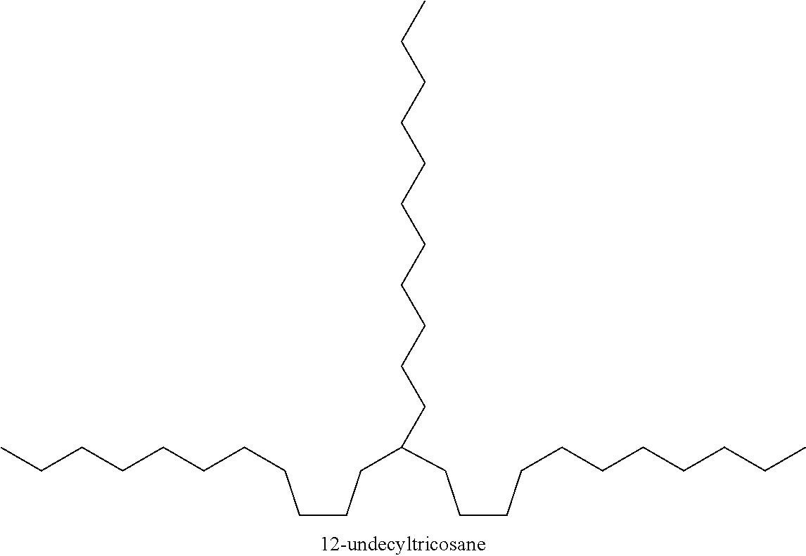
C(CCC(CCCCCCCCCCC)CCCCCCCCCCC)CCCCCCCC
